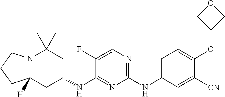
N12C([H])(CC(NC3=NC(NC4=CC=C(OC5COC5)C([CN])=C4)=NC=C3F)CC1(C)C)CCC2
